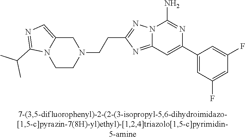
N12C(=NC(CCN3CC4=CN=C(C(C)C)N4CC3)=N1)C=C(C1=CC(F)=CC(F)=C1)N=C2N
